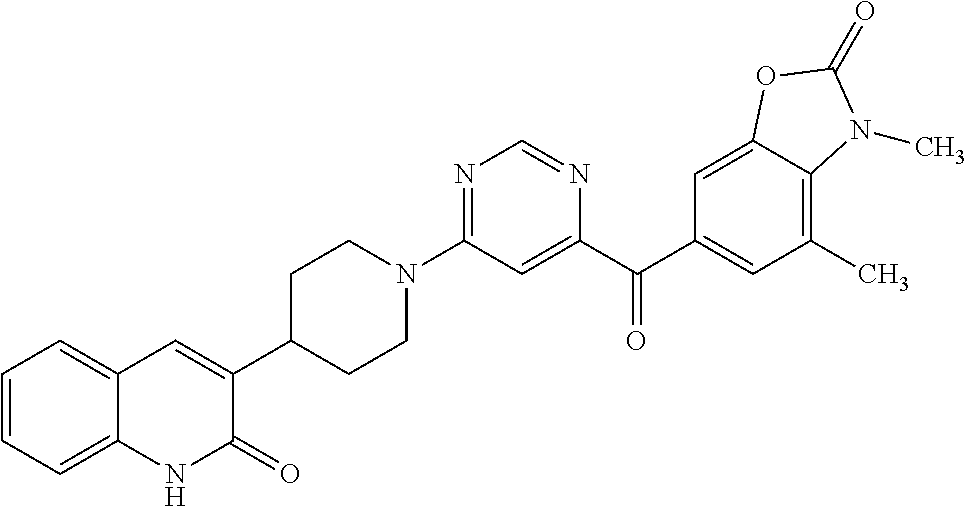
C1C(C2=CC3=CC=CC=C3NC2=O)CCN(C2=NC=NC(C(C3=CC(C)=C4C(=C3)OC(=O)N4C)=O)=C2)C1
